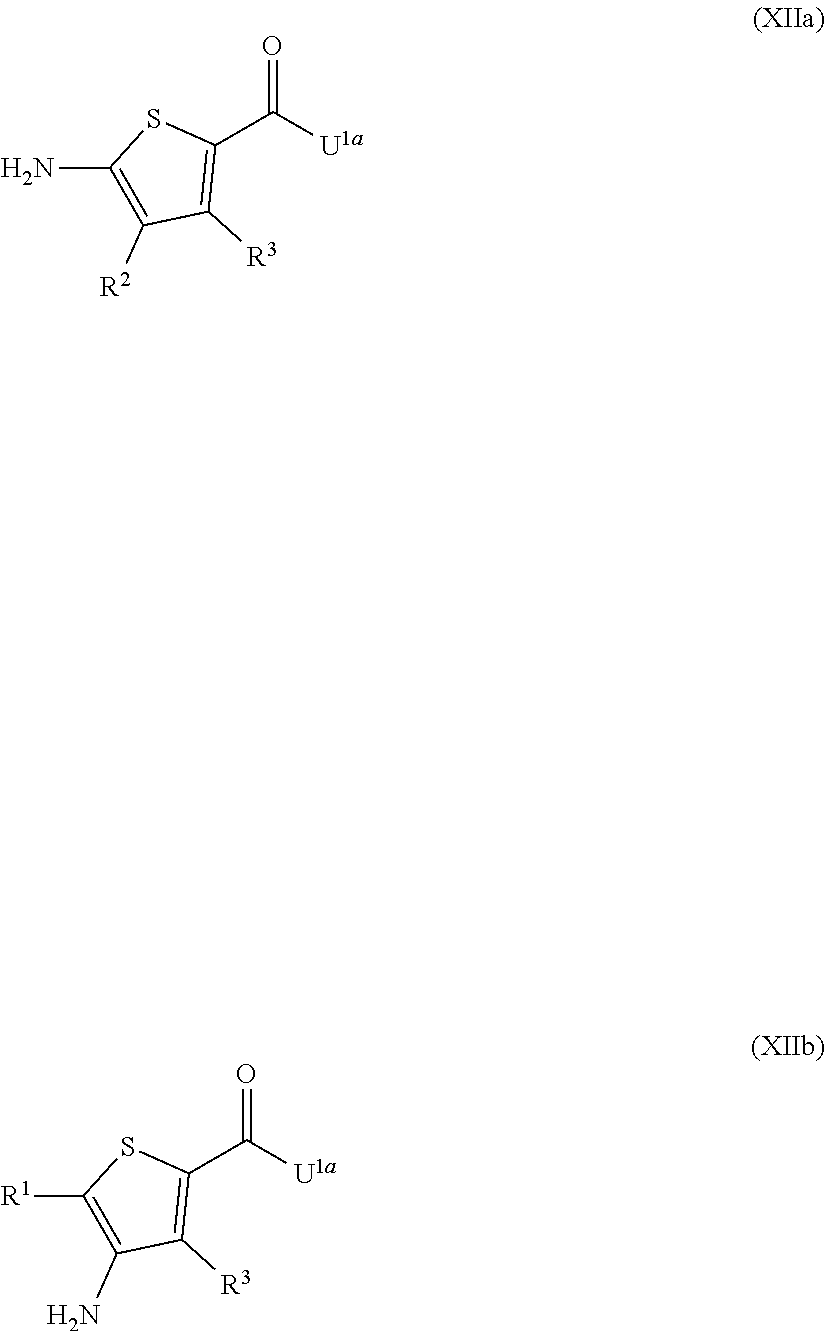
C1(C([U1a])=O)=C([R3])C([R2])=C(N)S1.C1(C([U1a])=O)=C([R3])C(N)=C([R1])S1
